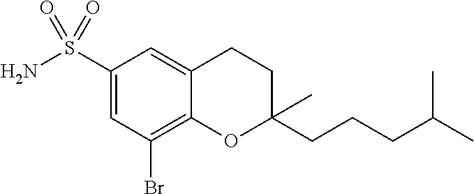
C1(S(N)(=O)=O)=CC(Br)=C2C(=C1)CCC(CCCC(C)C)(C)O2
